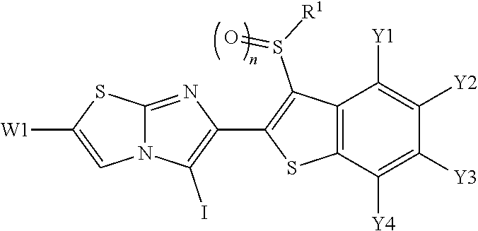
N12C(=NC(C3=C(S(=O)[R1])C4=C(S3)C([Y4])=C([Y3])C([Y2])=C4[Y1])=C1I)SC([W1])=C2
